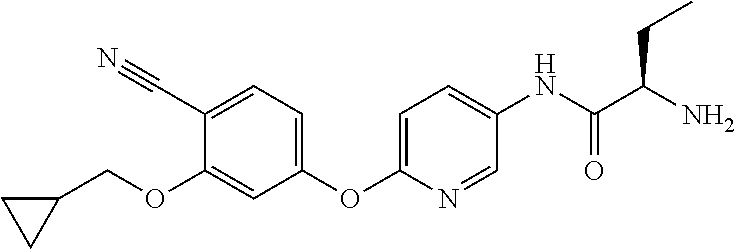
C1(C#N)=CC=C(OC2=CC=C(NC(=O)C(CC)N)C=N2)C=C1OCC1CC1
